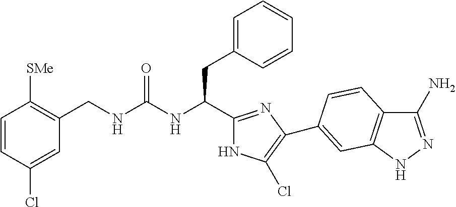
C(NC(CC1=CC=CC=C1)C1=NC(C2=CC3=C(C(N)=NN3)C=C2)=C(Cl)N1)(=O)NCC1=C([SMe])C=CC(Cl)=C1
